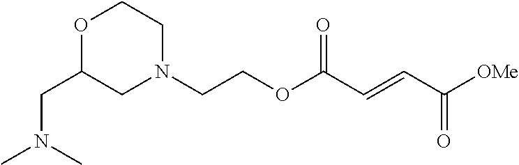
N1(CCOC(C=CC([OMe])=O)=O)CCOC(CN(C)C)C1
